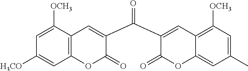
C1=C([OCH3])C2=C(C=C1[H3CO])OC(=O)C(C(C1=CC3=C([OCH3])C=C(C)C=C3OC1=O)=O)=C2
